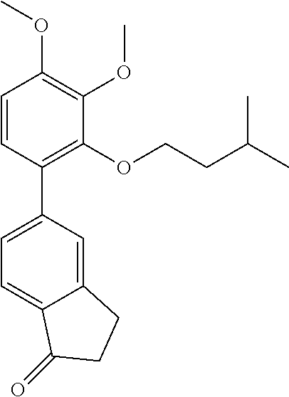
C1=CC(C2=CC=C3C(=C2)CCC3=O)=C(OCCC(C)C)C(OC)=C1OC
